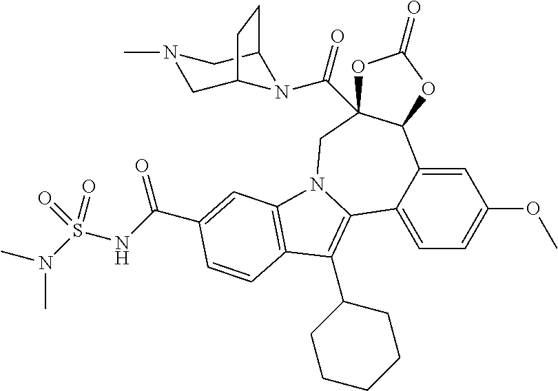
C1=C2C(=CC=C1OC)C1=C(C3CCCCC3)C3=C(N1CC1(C(=O)N4C5CN(C)CC4CC5)C2OC(=O)O1)C=C(C(NS(N(C)C)(=O)=O)=O)C=C3
